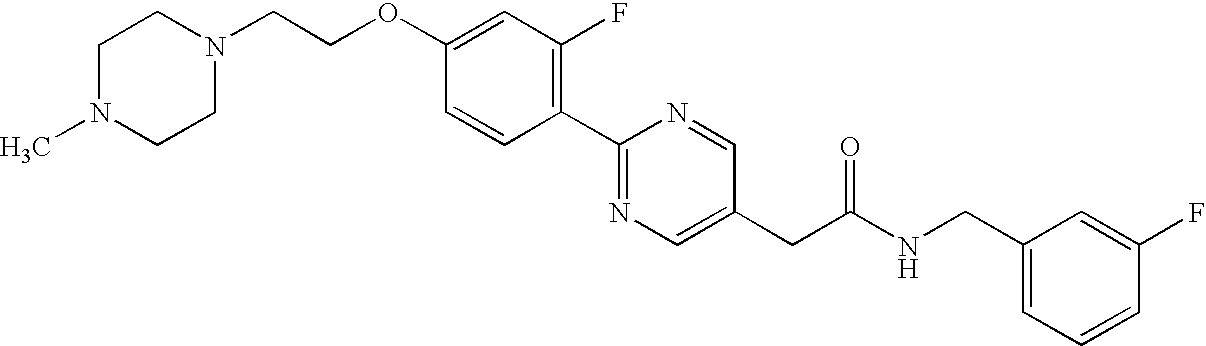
C(OC1=CC(F)=C(C2=NC=C(CC(NCC3=CC=CC(F)=C3)=O)C=N2)C=C1)CN1CCN(C)CC1
